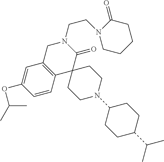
C1C2=C(C3(C(=O)N1CCN1CCCCC1=O)CCN(C1CCC(C(C)C)CC1)CC3)C=CC(OC(C)C)=C2
